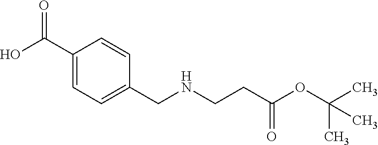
O=C(C1=CC=C(CNCCC(=O)OC(C)(C)C)C=C1)O
